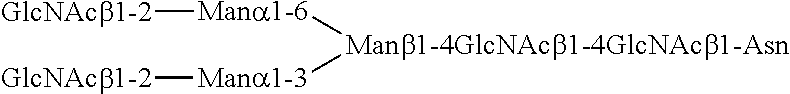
[GlcNAcb1-2][Mana1-3][Manb1-4GlcNAcb1-4GlcNAcb1-Asn][Mana1-6][GlcNAcb1-2]
